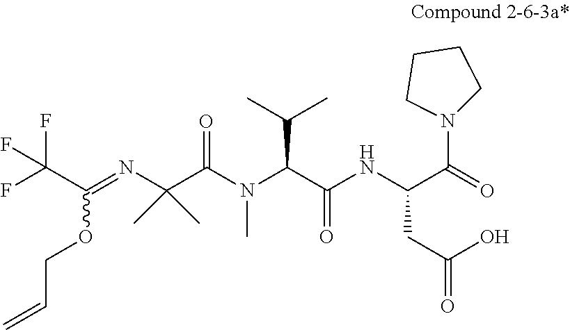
FC(C(OCC=C)=NC(C(N(C)C(C(=O)NC(CC(O)=O)C(N1CCCC1)=O)C(C)C)=O)(C)C)(F)F
